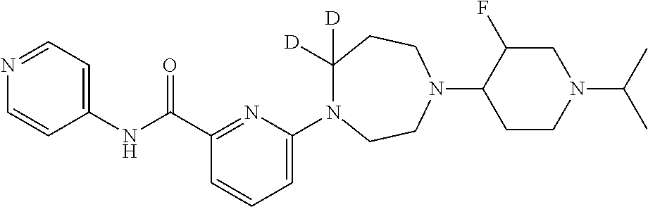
C(C1=NC(N2C([D])([D])CCN(C3CCN(C(C)C)CC3F)CC2)=CC=C1)(NC1=CC=NC=C1)=O
